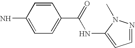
C1=CC(N)=CC=C1C(=O)NC1=CC=NN1C
